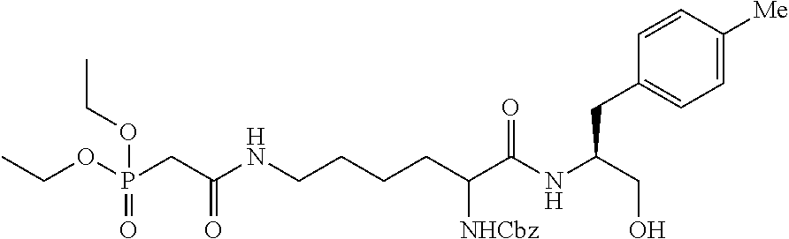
CCOP(CC(NCCCCC(C(NC(CO)CC1=CC=C([Me])C=C1)=O)[NHCbz])=O)(=O)OCC
